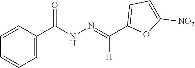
C1(C(NN=C(C2=CC=C([NO2])O2)[H])=O)=CC=CC=C1
